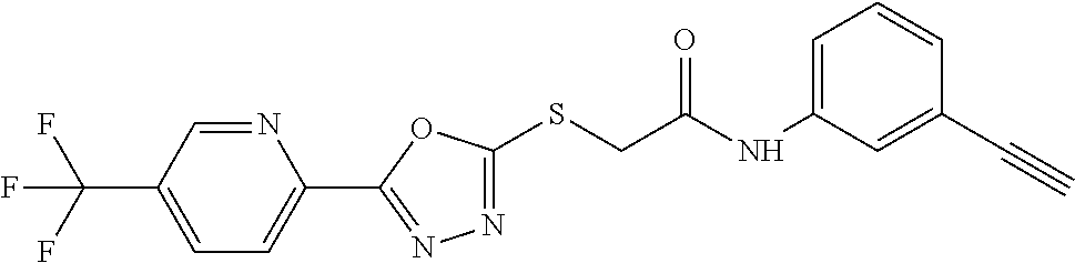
C1(C2=NN=C(SCC(NC3=CC=CC(C#C)=C3)=O)O2)=CC=C(C(F)(F)F)C=N1
